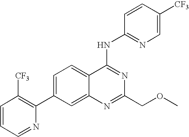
C1=CC=NC(C2=CC=C3C(=C2)N=C(COC)N=C3NC2=NC=C([CF3])C=C2)=C1[CF3]
